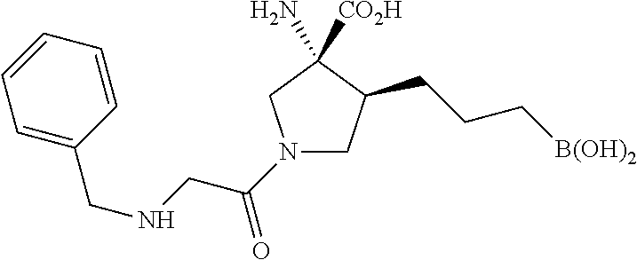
C1=C(CNCC(N2CC(CCC[B(OH)2])C(N)([CO2H])C2)=O)C=CC=C1
